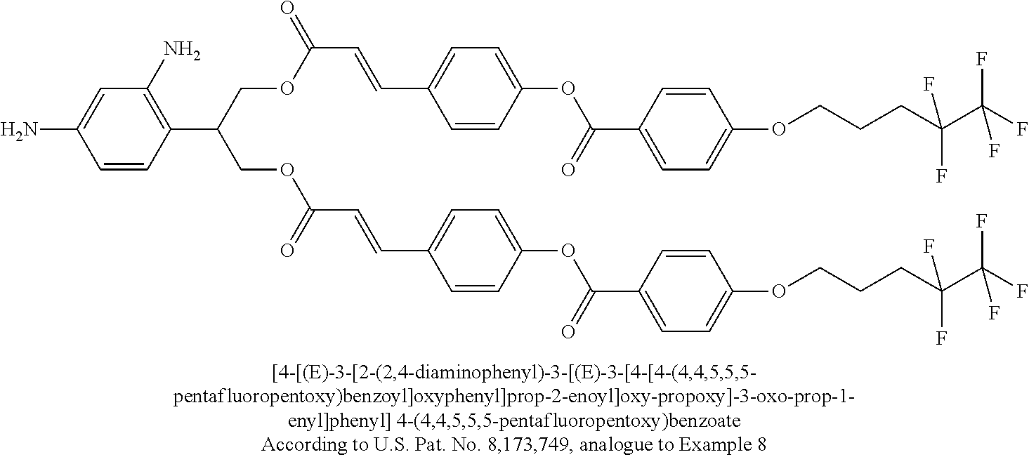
C1=C(N)C=CC(C(COC(C=CC2=CC=C(OC(=O)C3=CC=C(OCCCC(C(F)(F)F)(F)F)C=C3)C=C2)=O)COC(C=CC2=CC=C(OC(=O)C3=CC=C(OCCCC(C(F)(F)F)(F)F)C=C3)C=C2)=O)=C1N
